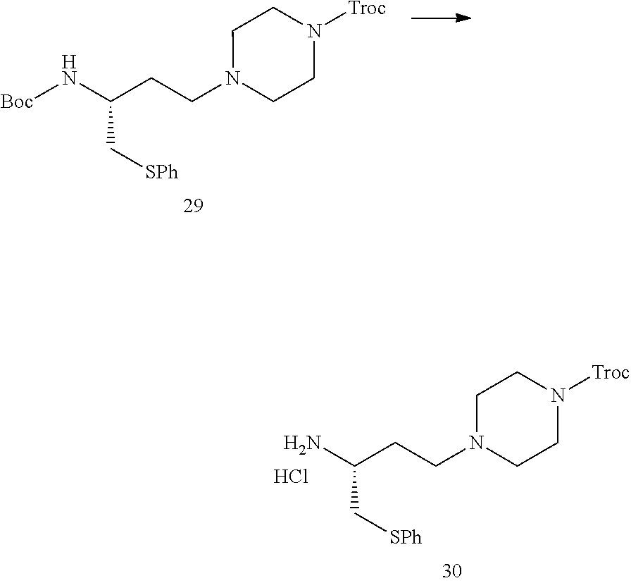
[Boc]NC(CCN1CCN([Troc])CC1)C[SPh].NC(CCN1CCN([Troc])CC1)C[SPh].Cl
